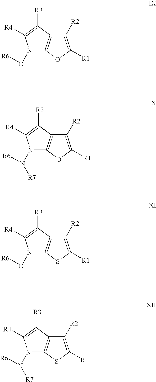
N1(O[R6])C2=C(C([R3])=C1[R4])C([R2])=C([R1])O2.N1(N([R6])[R7])C2=C(C([R3])=C1[R4])C([R2])=C([R1])O2.N1(O[R6])C2=C(C([R3])=C1[R4])C([R2])=C([R1])S2.N1(N([R6])[R7])C2=C(C([R3])=C1[R4])C([R2])=C([R1])S2
